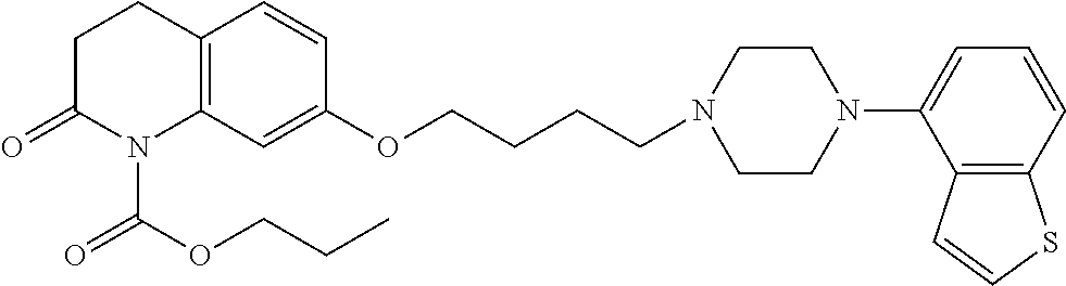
C12=C(C=C(OCCCCN3CCN(C4=CC=CC5=C4C=CS5)CC3)C=C1)N(C(OCCC)=O)C(=O)CC2
